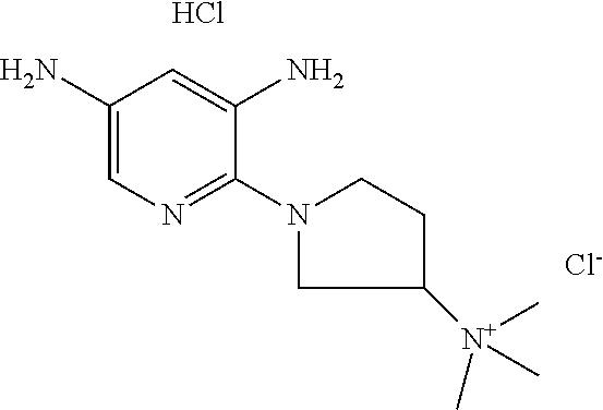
C1(N)=CN=C(N2CC([N+](C)(C)C)CC2)C(N)=C1.[Cl-].Cl
